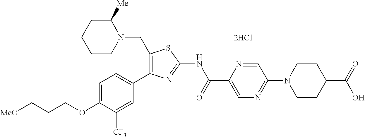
C1=C(OCCC[MeO])C([CF3])=CC(C2=C(CN3C([Me])CCCC3)SC(NC(C3=CN=C(N4CCC(C(=O)O)CC4)C=N3)=O)=N2)=C1.[2HCl]
